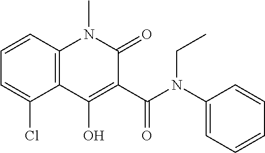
C12=C(C=CC=C1Cl)N(C)C(=O)C(C(N(C1=CC=CC=C1)CC)=O)=C2O
